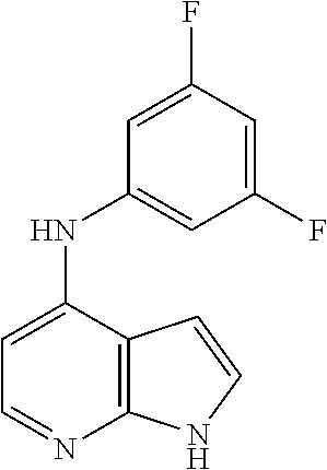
C1=C(NC2=CC(F)=CC(F)=C2)C2=C(N=C1)NC=C2
